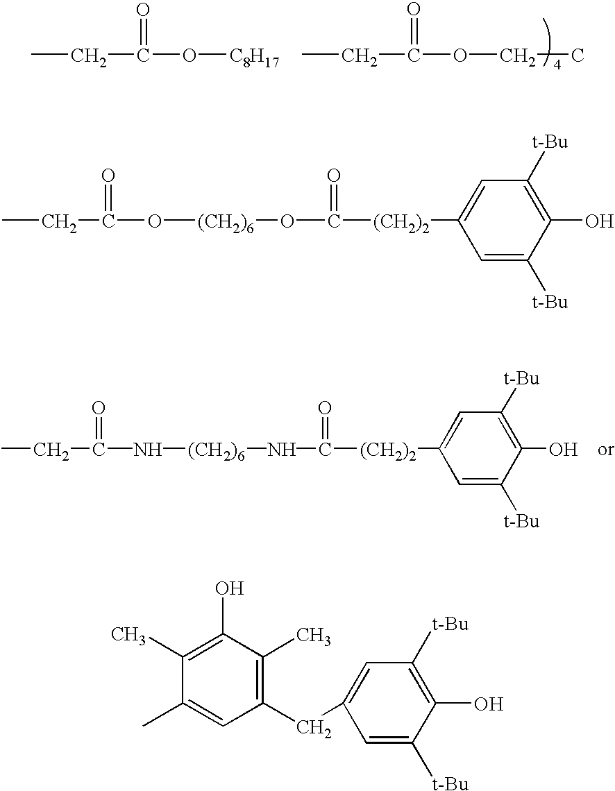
CCC(O[C8H17])=O.CCC(OCC)=O.CCC(N[(CH2)6]NC([(CH2)2]C1=CC([t-Bu])=C(O)C([t-Bu])=C1)=O)=O.CCC(O[(CH2)6]OC([(CH2)2]C1=CC([t-Bu])=C(O)C([t-Bu])=C1)=O)=O.C1(O)=C(C)C(C)=CC(CC2=CC([t-Bu])=C(O)C([t-Bu])=C2)=C1C
